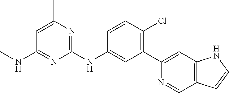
C1=CC(Cl)=C(C2=CC3=C(C=N2)C=CN3)C=C1NC1=NC(C)=CC(NC)=N1
